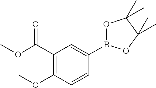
C1(C(OC)=O)=C(OC)C=CC(B2OC(C)(C)C(C)(C)O2)=C1
